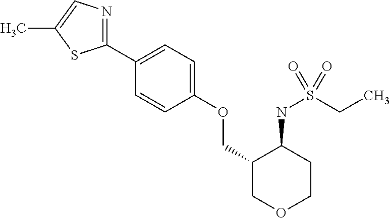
C1(C2=CC=C(OCC3COCCC3NS(CC)(=O)=O)C=C2)=NC=C(C)S1
